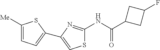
C1([Me])=CC=C(C2=CSC(NC(C3CC(F)C3)=O)=N2)S1
